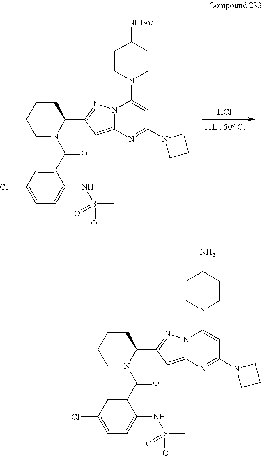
C1(C(N2C(C3=NN4C(=C3)N=C(N3CCC3)C=C4N3CCC([NHBoc])CC3)CCCC2)=O)=CC(Cl)=CC=C1NS(C)(=O)=O.Cl.C1(C(N2C(C3=NN4C(=C3)N=C(N3CCC3)C=C4N3CCC(N)CC3)CCCC2)=O)=CC(Cl)=CC=C1NS(C)(=O)=O
